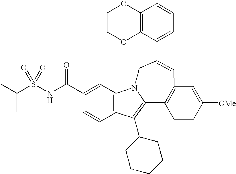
C12=C(C(C3=CC4=C(C5=C(C6CCCCC6)C6=C(C=C(C(NS(C(C)C)(=O)=O)=O)C=C6)N5C3)C=CC([OMe])=C4)=CC=C1)OCCO2
